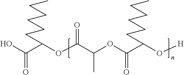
CCCCCCC(C(O)=O)OC(C(C)OC(=O)C(O[H])CCCCCC)=O
